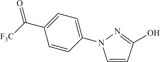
C1=CC(O)=NN1C1=CC=C(C([F3C])=O)C=C1
